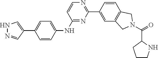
N1=C(NC2=CC=C(C3=CNN=C3)C=C2)C=CN=C1C1=CC2=C(C=C1)CN(C(C1CCCN1)=O)C2
